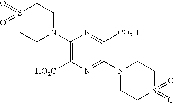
S1(=O)(=O)CCN(C2=C([HO2C])N=C(N3CCS(=O)(=O)CC3)C([CO2H])=N2)CC1
